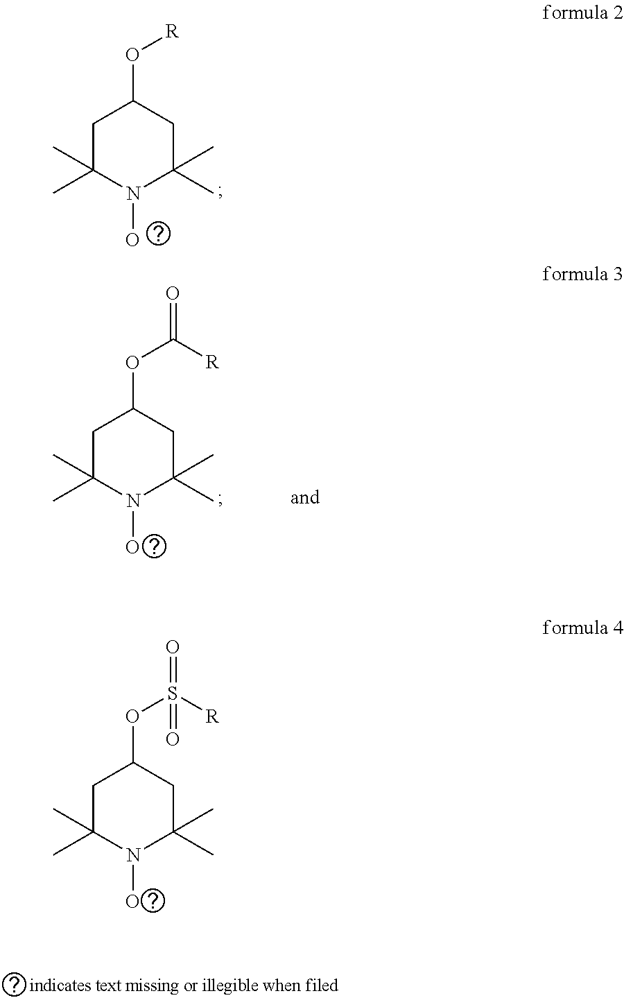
C1C(C)(C)N(O)C(C)(C)CC1O[R].C1C(C)(C)N(O)C(C)(C)CC1OC([R])=O.C1C(C)(C)N(O)C(C)(C)CC1OS([R])(=O)=O
